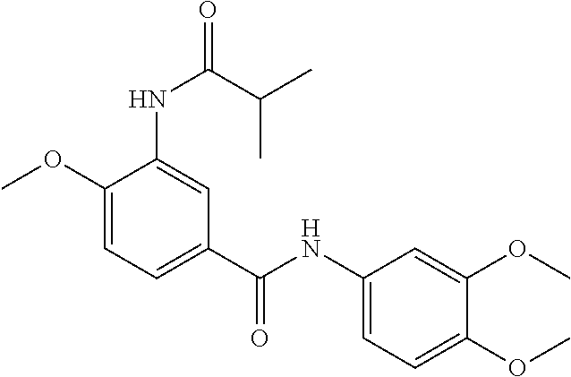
C1(NC(C2=CC=C(OC)C(NC(C(C)C)=O)=C2)=O)=CC=C(OC)C(OC)=C1
